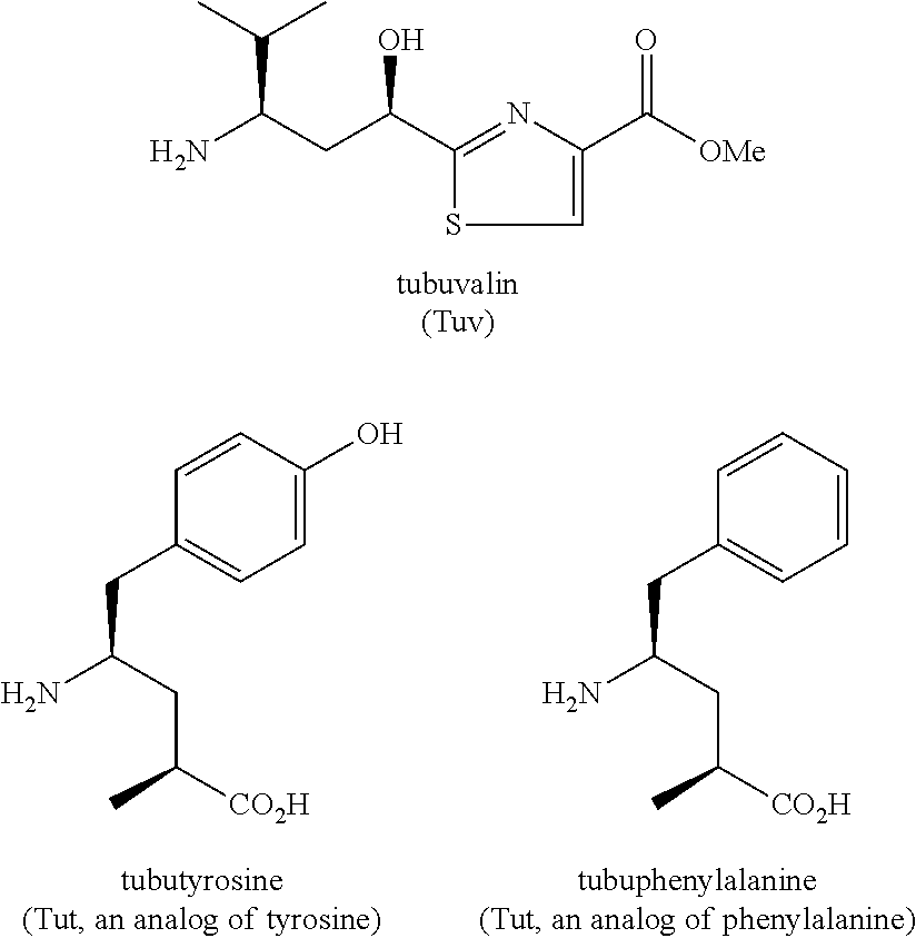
NC(CC(C1=NC(C([OMe])=O)=CS1)O)C(C)C.C1=C(O)C=CC(CC(N)CC([CO2H])C)=C1.C1=CC=CC(CC(N)CC([CO2H])C)=C1
